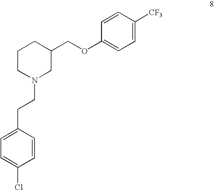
C1=C(CCN2CC(COC3=CC=C([CF3])C=C3)CCC2)C=CC(Cl)=C1
